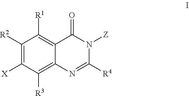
C1([R2])=C([X])C([R3])=C2C(=C1[R1])C(=O)N([Z])C([R4])=N2
